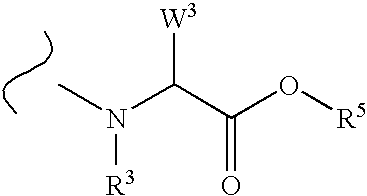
CN(C(C(O[R5])=O)[W3])[R3]
